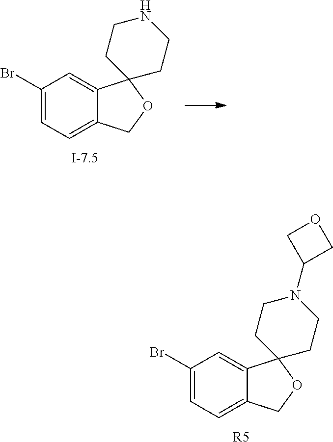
C1(Br)=CC=C2C(=C1)C1(OC2)CCN(C2COC2)CC1.[R5].C1(Br)=CC=C2C(=C1)C1(OC2)CCNCC1.[I-7.5]
